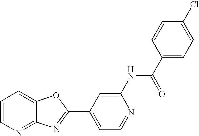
C12=NC=CC=C1OC(C1=CC=NC(NC(C3=CC=C(Cl)C=C3)=O)=C1)=N2
